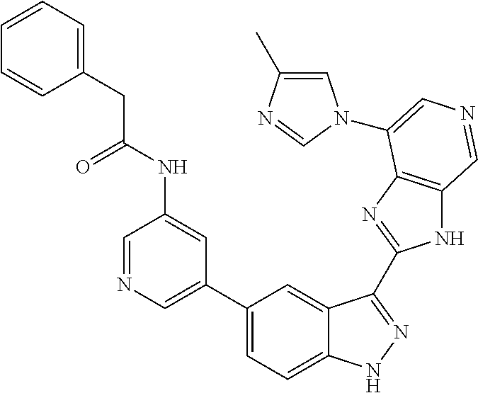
C1(C2=CN=CC(NC(CC3=CC=CC=C3)=O)=C2)=CC=C2C(=C1)C(C1=NC3=C(N1)C=NC=C3N1C=C(C)N=C1)=NN2
